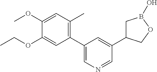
C1(C2=C(C)C=C(OC)C(OCC)=C2)=CN=CC(C2CB(O)OC2)=C1
